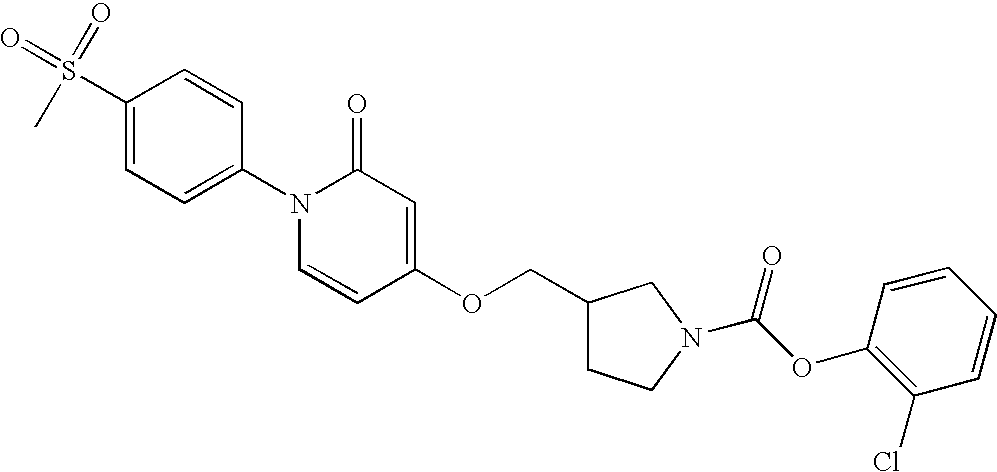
C1(S(=O)(C)=O)=CC=C(N2C=CC(OCC3CCN(C(OC4=C(Cl)C=CC=C4)=O)C3)=CC2=O)C=C1
